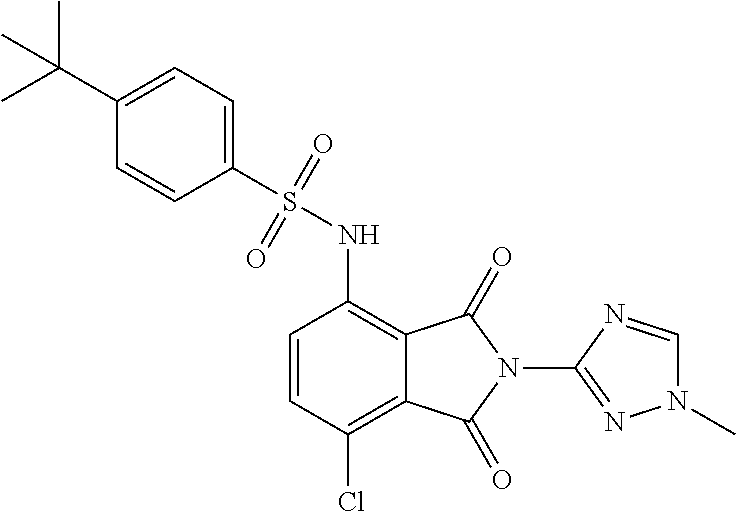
C1=CC(Cl)=C2C(=C1NS(C1=CC=C(C(C)(C)C)C=C1)(=O)=O)C(=O)N(C1=NN(C)C=N1)C2=O
